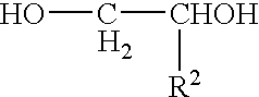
OC[CHOH][R2].[H2]
